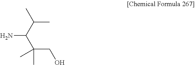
NC(C(CO)(C)C)C(C)C
